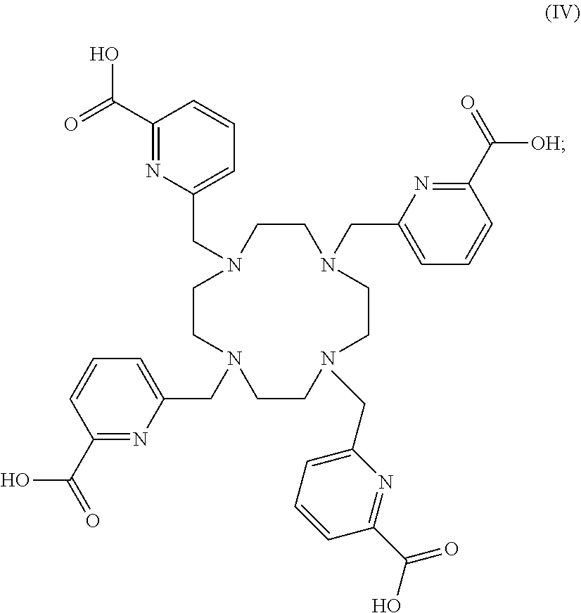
C1CN(CC2=CC=CC(C(=O)O)=N2)CCN(CC2=CC=CC(C(=O)O)=N2)CCNCCN1CC1=CC=CC(C([OH])=O)=N1.CCC1=CC=CC(C(=O)O)=N1
